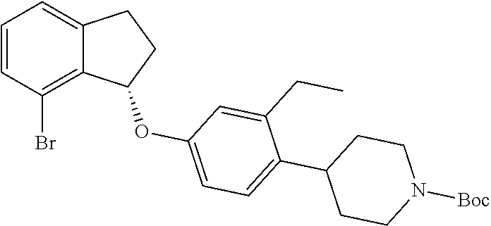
C1=CC(Br)=C2C(=C1)CCC2OC1=CC=C(C2CCN([Boc])CC2)C(CC)=C1
